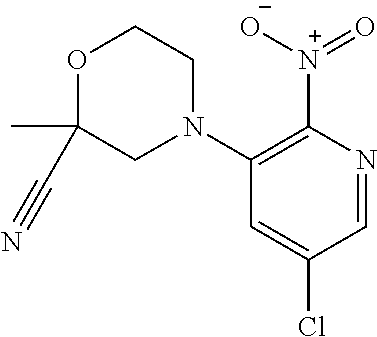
C1(N2CCOC(C)(C#N)C2)=C([N+](=O)[O-])N=CC(Cl)=C1
